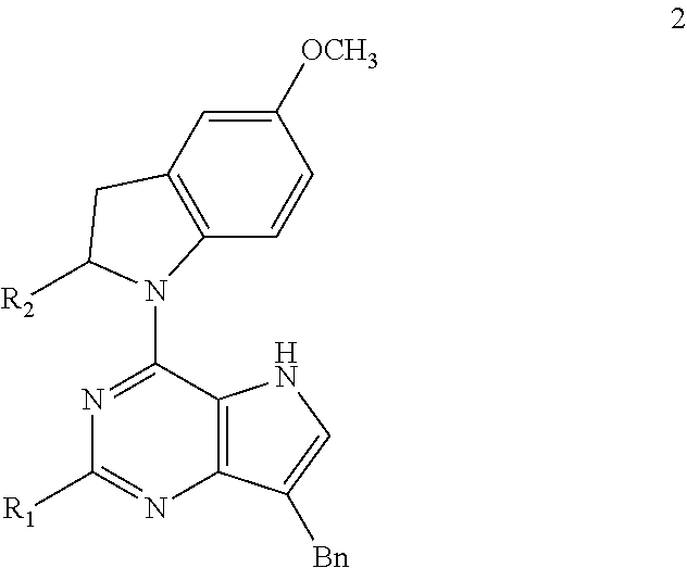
N1=C(N2C3=C(C=C([OCH3])C=C3)CC2[R2])C2=C(N=C1[R1])C([Bn])=CN2
